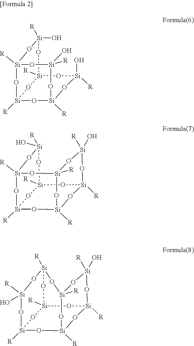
[Si]1(O)([R])O[Si]2([R])O[Si](O)([R])O[Si]3([R])O[Si]([R])(O[Si]([R])(O1)O[Si](O)([R])O3)O2.[Si]1([R])(O)O[Si]2([R])O[Si]3([R])O[Si]([R])(O)O[Si]4([R])O[Si]([R])(O1)O[Si]([R])(O[Si]([R])(O4)O3)O2.[Si]12([R])O[Si]3([R])O[Si]4([R])O[Si]([R])(O)O[Si]([R])(O[Si]([R])(O[Si]([R])(O[Si]([R])(O)O1)O3)O4)O2
